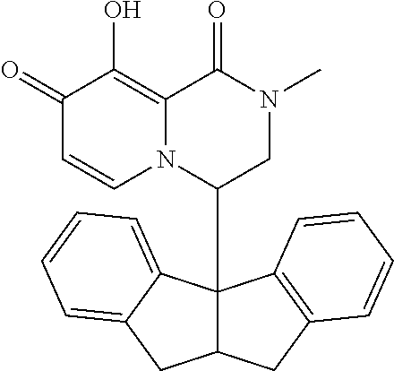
C1(=O)C=CN2C(=C1O)C(=O)N(C)CC2C12C(CC3=C1C=CC=C3)CC1=CC=CC=C21
